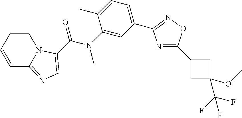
C1(N(C(=O)C2=CN=C3C=CC=CN32)C)=CC(C2=NOC(C3CC(OC)(C(F)(F)F)C3)=N2)=CC=C1C
